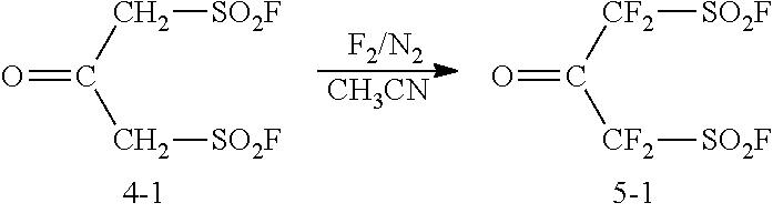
O=C([CF2][SO2F])[CF2][SO2F].O=C(C[SO2F])C[SO2F].[F2/N2].[CH3CN]
